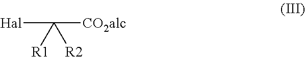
[Hal]C([CO2alc])([R1])[R2]
